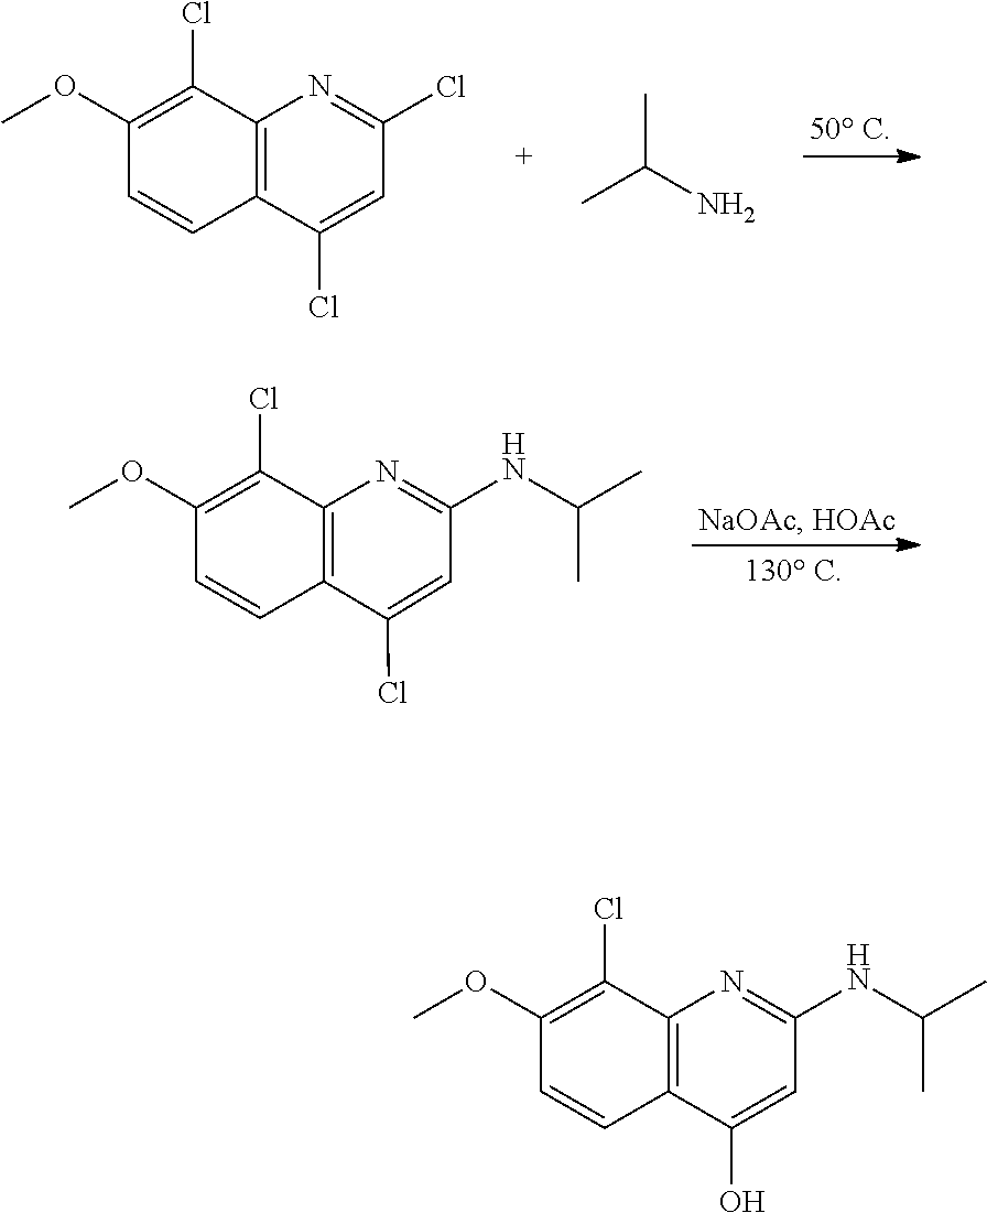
C1(OC)=C(Cl)C2=C(C=C1)C(O)=CC(NC(C)C)=N2.C1(OC)=C(Cl)C2=C(C=C1)C(Cl)=CC(NC(C)C)=N2.C12=C(C(Cl)=CC(Cl)=N1)C=CC(OC)=C2Cl.CC(N)C
